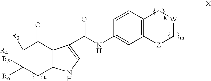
C12=C(C(=O)C([R4])([R3])C([R6])([R5])C1)C(C(=O)NC1=CC3=C(C=C1)C[W]C[Z]3)=CN2
